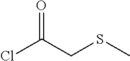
ClC(CSC)=O
